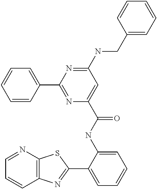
C1=NC2=C(C=C1)N=C(C1=CC=CC=C1NC(=O)C1=CC(NCC3=CC=CC=C3)=NC(C3=CC=CC=C3)=N1)S2
